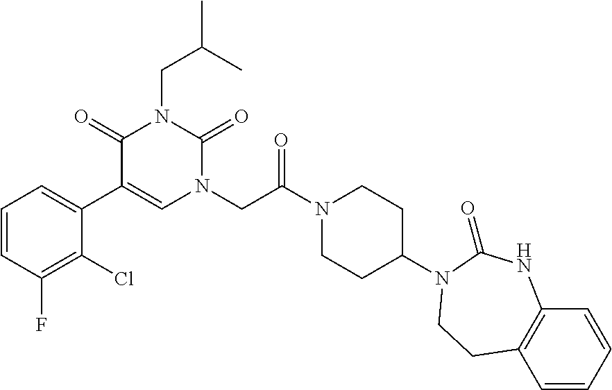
C1(Cl)=C(F)C=CC=C1C1=CN(CC(N2CCC(N3C(=O)NC4=C(C=CC=C4)CC3)CC2)=O)C(=O)N(CC(C)C)C1=O
